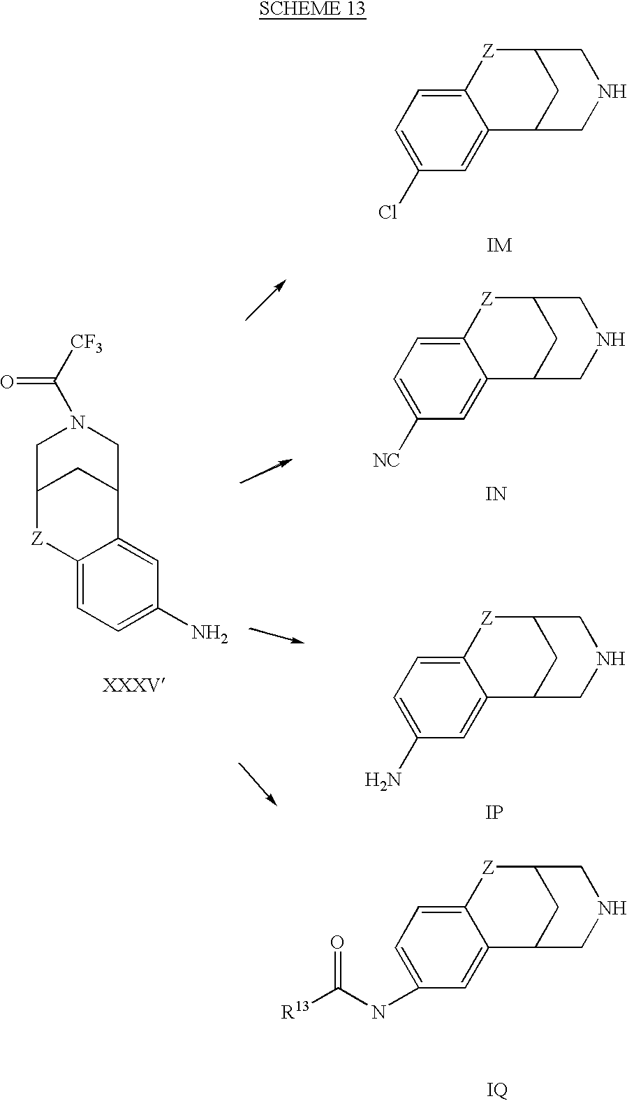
C1=C2C(=CC=C1Cl)[Z]C1CC2CNC1.[IM].C12=CC=C(N)C=C1C1CC([Z]2)CN(C([CF3])=O)C1.C1=C2C(=CC=C1[NC])[Z]C1CC2CNC1.[IN].C1=C2C(=CC=C1N)[Z]C1CC2CNC1.[IP].C1=C2C(=CC=C1NC([R13])=O)[Z]C1CC2CNC1.[IQ]
